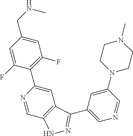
C1=C(CNC)C=C(F)C(C2=CC3=C(C=N2)NN=C3C2=CN=CC(N3CCN(C)CC3)=C2)=C1F
